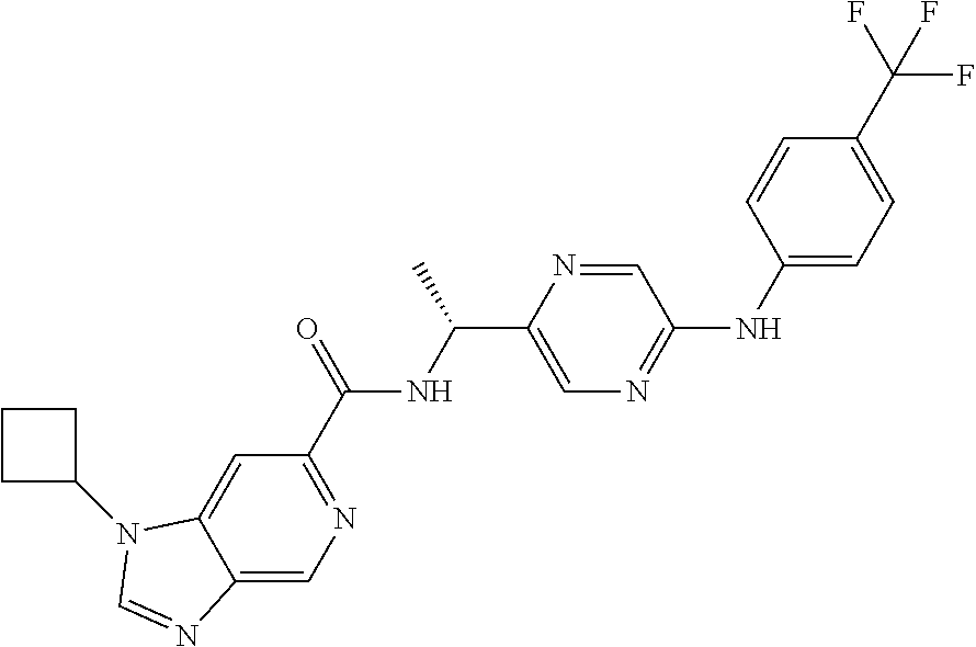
C1(C(=O)NC(C2=CN=C(NC3=CC=C(C(F)(F)F)C=C3)C=N2)C)=NC=C2C(=C1)N(C1CCC1)C=N2
